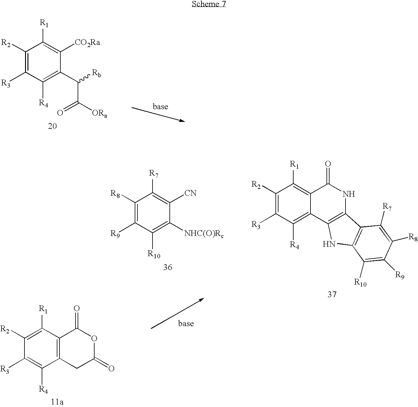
C1([R2])=C([R3])C([R4])=C(C(C(=O)[ORa])[Rb])C([CO2Ra])=C1[R1].C1([R8])=C([R9])C([R10])=C([NHC(O)Rc])C([CN])=C1[R7].C1([R2])=C([R3])C([R4])=C2C(=C1[R1])C(=O)NC1=C2NC2=C1C([R7])=C([R8])C([R9])=C2[R10].C12=C(C([R1])=C([R2])C([R3])=C1[R4])C(=O)OC(=O)C2
